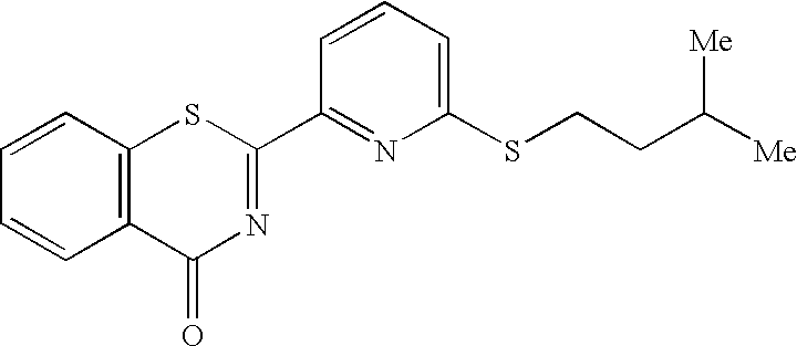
C1=CC=C(SCCC([Me])[Me])N=C1C1=NC(=O)C2=C(S1)C=CC=C2
